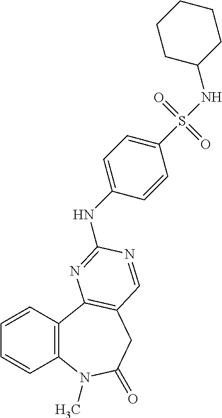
C1=CC2=C(C=C1)C1=C(CC(=O)N2C)C=NC(NC2=CC=C(S(=O)(=O)NC3CCCCC3)C=C2)=N1
